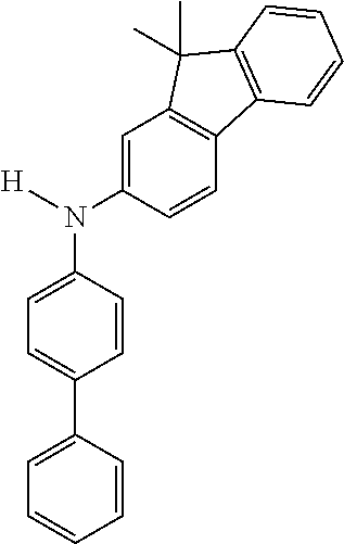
C1=C(N([H])C2=CC3=C(C=C2)C2=C(C3(C)C)C=CC=C2)C=CC(C2=CC=CC=C2)=C1
